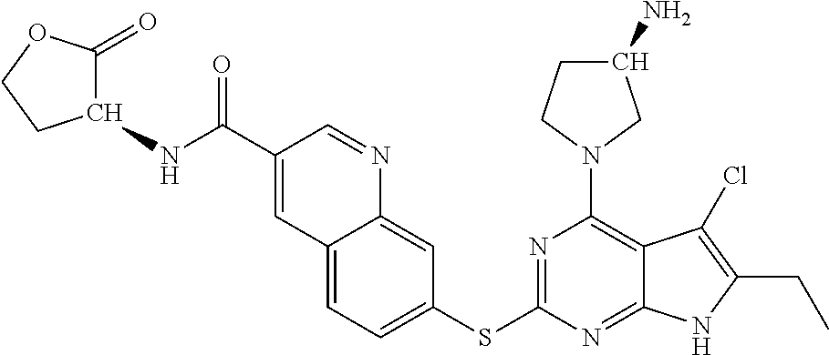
N(C(C1=CC2=CC=C(SC3=NC(N4CC(N)CC4)=C4C(=N3)NC(CC)=C4Cl)C=C2N=C1)=O)C1C(=O)OCC1
